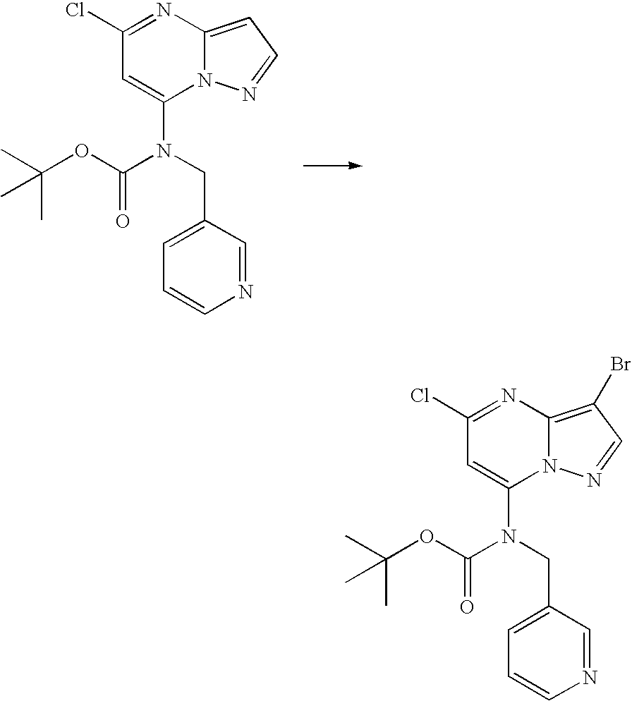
N12C(=CC=N1)N=C(Cl)C=C2N(CC1=CC=CN=C1)C(OC(C)(C)C)=O.N12C(=C(Br)C=N1)N=C(Cl)C=C2N(CC1=CC=CN=C1)C(OC(C)(C)C)=O
